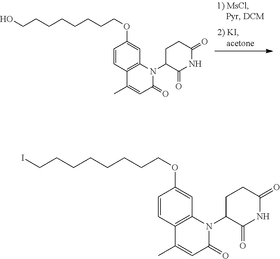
C1=CC2=C(C=C1OCCCCCCCCO)N(C1C(=O)NC(=O)CC1)C(=O)C=C2C.C1=CC2=C(C=C1OCCCCCCCCI)N(C1C(=O)NC(=O)CC1)C(=O)C=C2C
